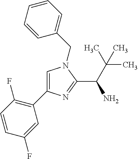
C1(C2=C(F)C=CC(F)=C2)=CN(CC2=CC=CC=C2)C(C(C(C)(C)C)N)=N1
